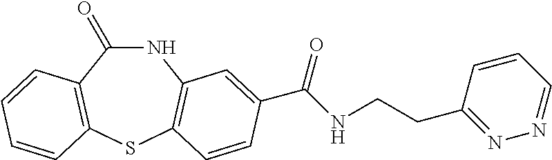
C1(=O)NC2=C(SC3=C1C=CC=C3)C=CC(C(NCCC1=NN=CC=C1)=O)=C2
